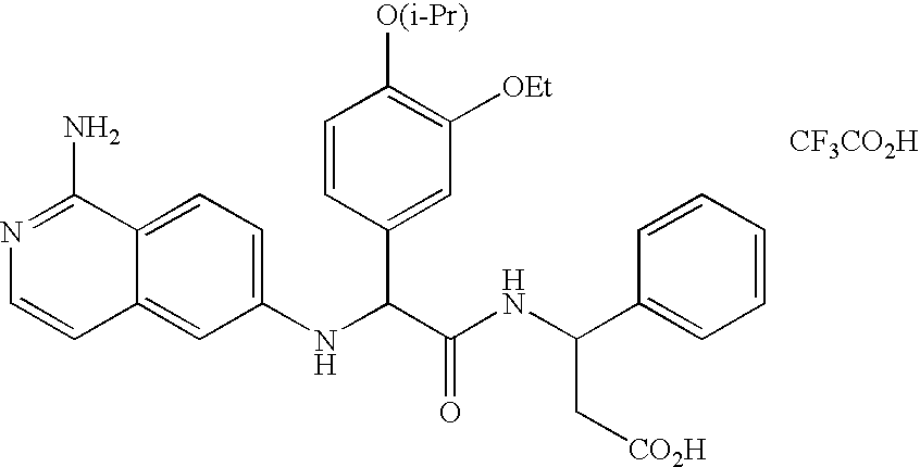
N1=C(N)C2=CC=C(NC(C3=CC([OEt])=C([O(i-Pr)])C=C3)C(=O)NC(C[CO2H])C3=CC=CC=C3)C=C2C=C1.[CF3CO2H]
